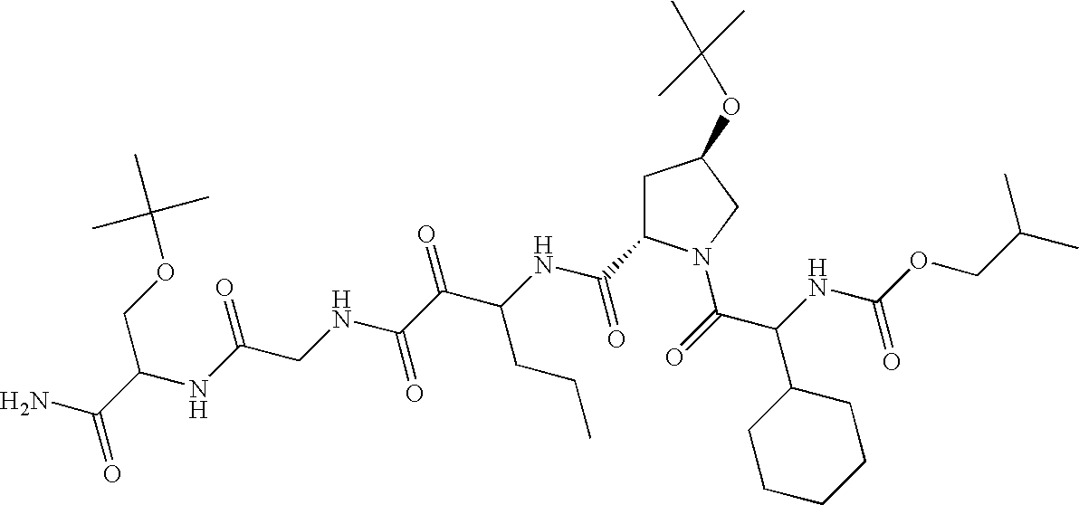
C(OC(NC(C(=O)N1CC(OC(C)(C)C)CC1C(NC(C(C(NCC(NC(COC(C)(C)C)C(N)=O)=O)=O)=O)CCC)=O)C1CCCCC1)=O)C(C)C
